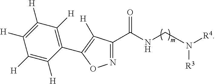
N1=C(C(=O)NCN([R3])[R4])C([H])=C(C2=C([H])C([H])=C([H])C([H])=C2[H])O1
